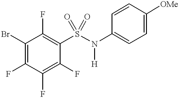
C1(Br)=C(F)C(F)=C(F)C(S(N([H])C2=CC=C([OMe])C=C2)(=O)=O)=C1F
